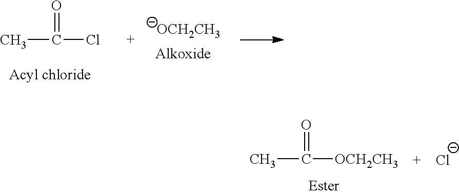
CC(Cl)=O.[OCH2CH3].CC(=O)[OCH2CH3].[Cl-]
